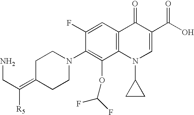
C1(N2CCC(=C(CN)[R5])CC2)=C(OC(F)F)C2=C(C=C1F)C(=O)C(C(O)=O)=CN2C1CC1
